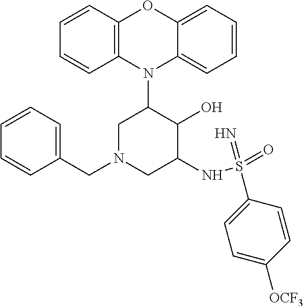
N1(C2CN(CC3=CC=CC=C3)CC(NS(=O)(=N)C3=CC=C([OCF3])C=C3)C2O)C2=C(C=CC=C2)OC2=CC=CC=C12
